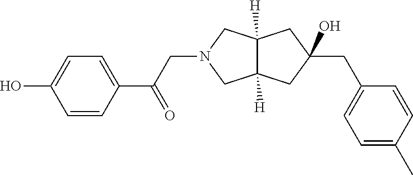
C1(O)(CC2=CC=C(C)C=C2)CC2([H])CN(CC(C3=CC=C(O)C=C3)=O)CC2([H])C1
